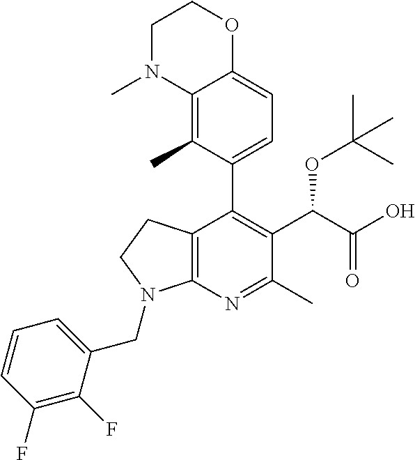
C1(C2=CC=C3C(=C2C)N(C)CCO3)=C(C(C(O)=O)OC(C)(C)C)C(C)=NC2=C1CCN2CC1=CC=CC(F)=C1F
